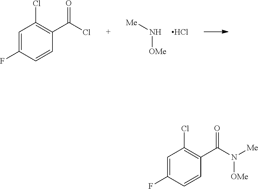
[OMe]N[Me].Cl.C1=C(F)C=CC(C(Cl)=O)=C1Cl.C1=C(F)C=CC(C(N([Me])[OMe])=O)=C1Cl
